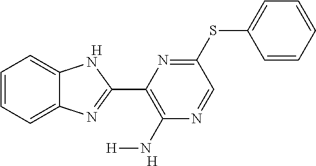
[H].C1=CC=C2C(=C1)NC(C1=C(N[H])N=CC(SC3=CC=CC=C3)=N1)=N2.[H]
